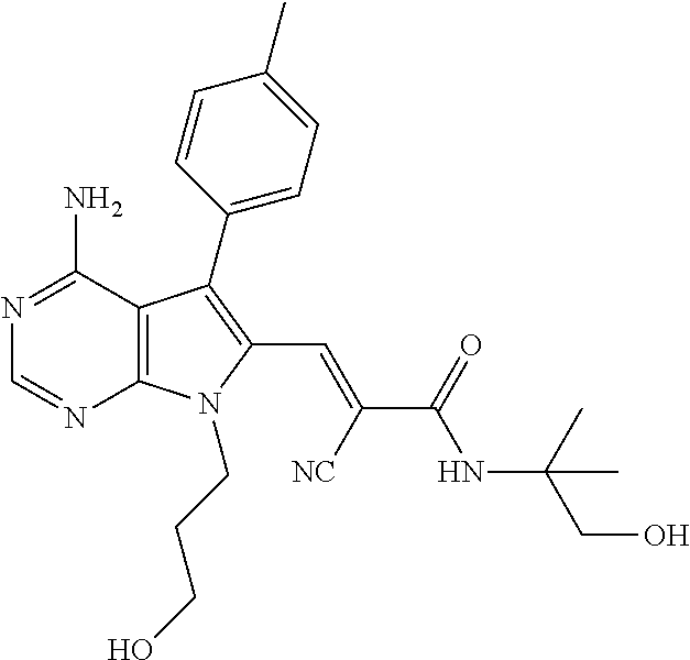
C12=C(C(N)=NC=N1)C(C1=CC=C(C)C=C1)=C(C=C([NC])C(=O)NC(C)(CO)C)N2CCCO
